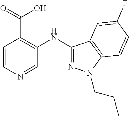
C1=CN=CC(NC2=NN(CCC)C3=C2C=C(F)C=C3)=C1C(=O)O
